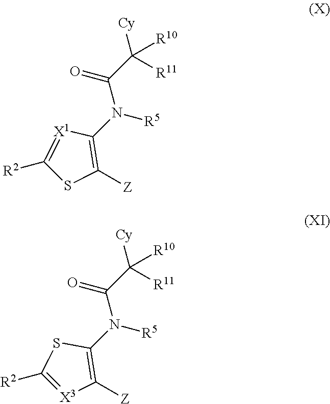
C1(N(C(=O)C([Cy])([R11])[R10])[R5])=C([Z])SC([R2])=[X1]1.C1(N(C(=O)C([Cy])([R11])[R10])[R5])=C([Z])[X3]=C([R2])S1
